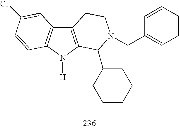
C12=C(N([H])C3=C1C=C(Cl)C=C3)C(C1CCCCC1)N(CC1=CC=CC=C1)CC2
